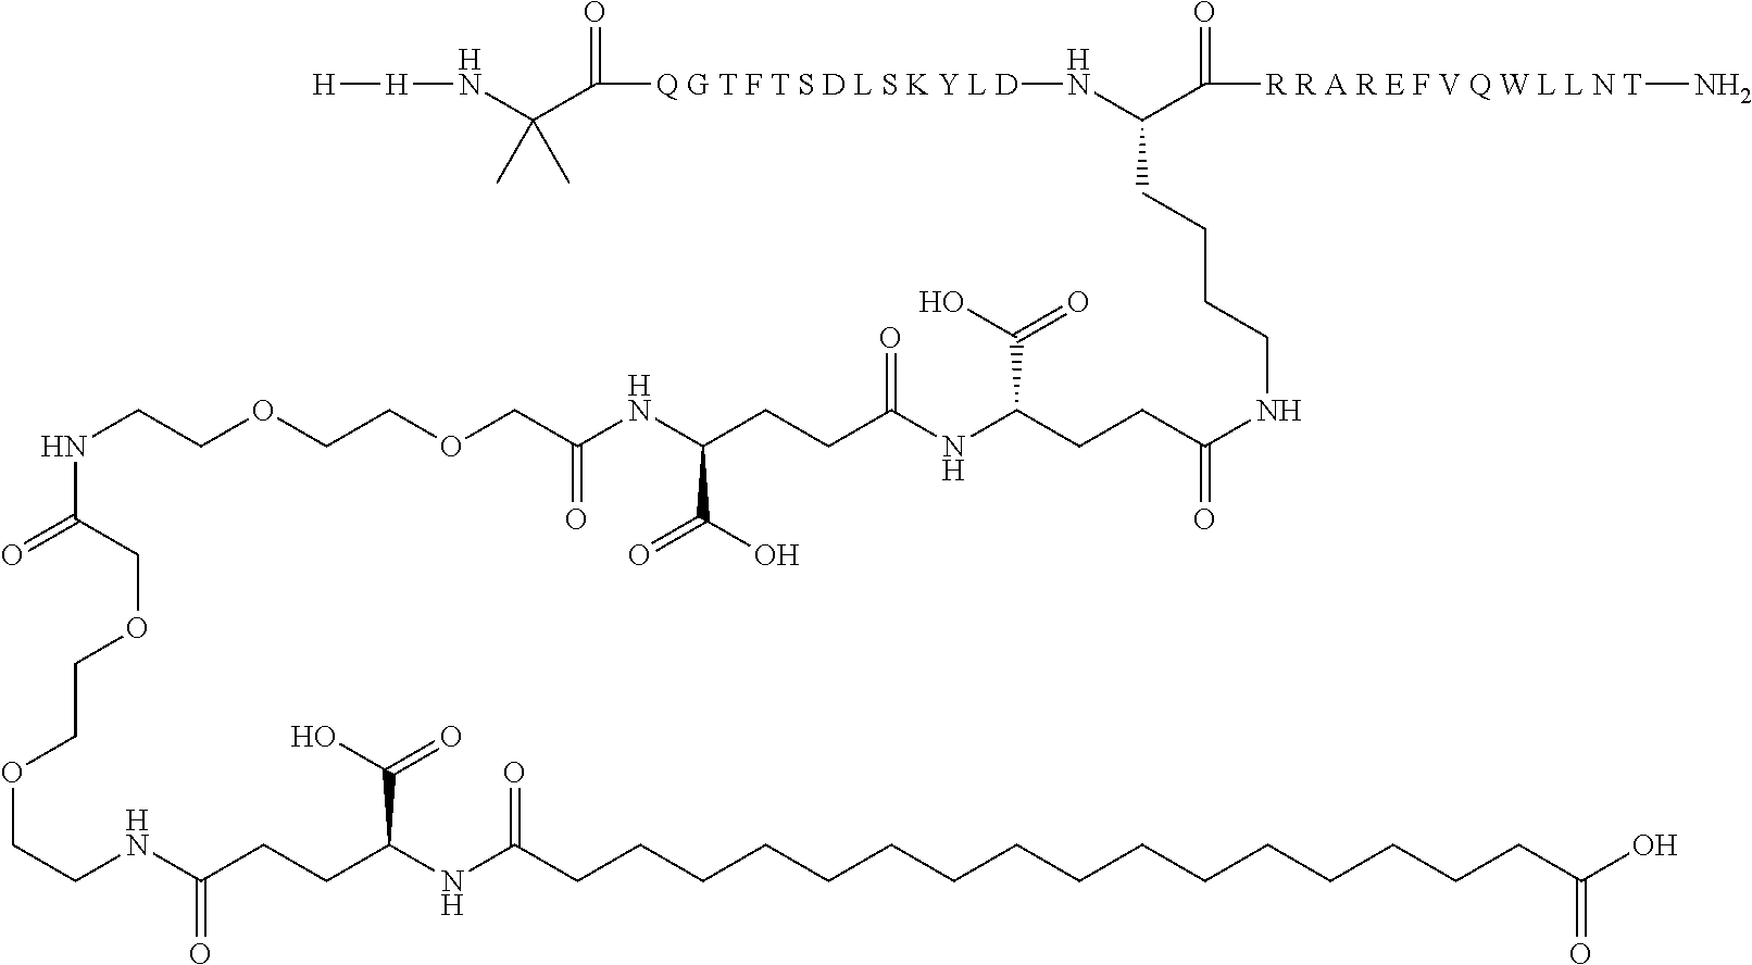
N(C(C([Q G T F T S D L S K Y L D]NC(C([R R A R E F V Q W L L N T]N)=O)CCCCNC(=O)CCC(NC(CCC(NC(COCCOCCNC(=O)COCCOCCNC(CCC(NC(CCCCCCCCCCCCCCCCC(=O)O)=O)C(=O)O)=O)=O)C(O)=O)=O)C(O)=O)=O)(C)C)[H][H]
